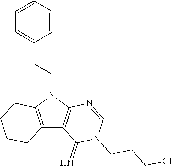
C1=CC=CC=C1CCN1C2=C(C3=C1N=CN(CCCO)C3=N)CCCC2
